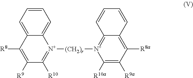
C12=CC=CC=C1[N+]([(CH2)r][N+]1=C3C(=C([R8a])C([R9a])=C1[R10a])C=CC=C3)=C([R10])C([R9])=C2[R8]
